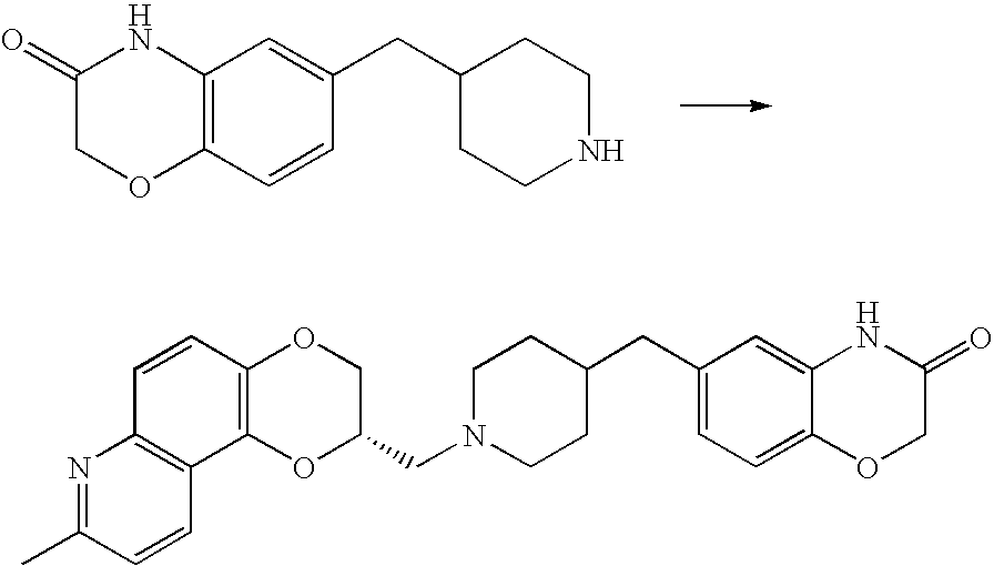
C12=C(C=CC(CC3CCNCC3)=C1)OCC(=O)N2.C12=CC(CC3CCN(CC4COC5=C(O4)C4=C(C=C5)N=C(C)C=C4)CC3)=CC=C1OCC(=O)N2
